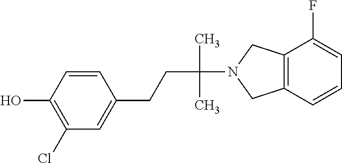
C1=CC(O)=C(Cl)C=C1CCC(N1CC2=C(C1)C(F)=CC=C2)(C)C
